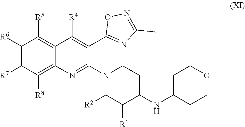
C1([R6])=C([R7])C([R8])=C2C(=C1[R5])C([R4])=C(C1=NC(C)=NO1)C(N1C([R2])C([R1])C(NC3CCOCC3)CC1)=N2
